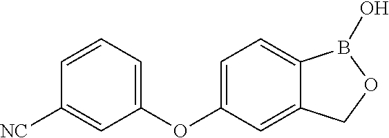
C1([NC])=CC(OC2=CC=C3C(=C2)COB3O)=CC=C1
